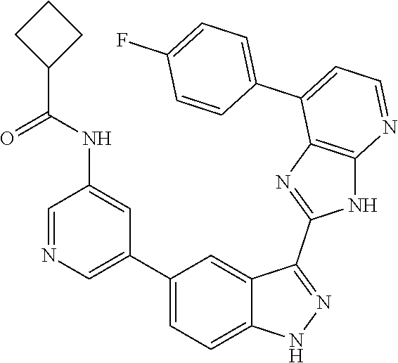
C1=NC=C(C2=CC=C3C(=C2)C(C2=NC4=C(N2)N=CC=C4C2=CC=C(F)C=C2)=NN3)C=C1NC(C1CCC1)=O
